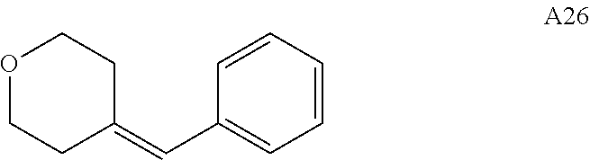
C1=CC=CC(C=C2CCOCC2)=C1
